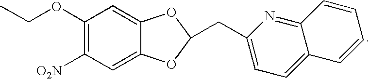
C1(OCC)=C([O2N])C=C2C(=C1)OC(CC1=CC=C3C(=N1)C=CC=C3)O2
